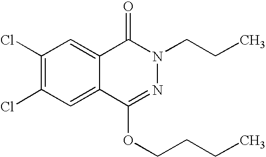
C1(Cl)=C(Cl)C=C2C(=C1)C(=O)N(CCC)N=C2OCCCC
